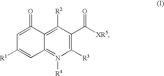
C1=C(=O)C2=C([R2])C(C([XR5])=O)=C([R3])N([R4])=C2C=C1[R1]
